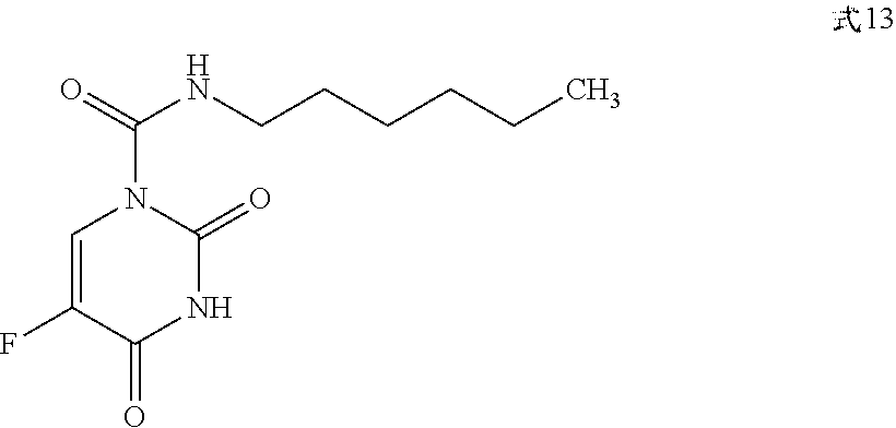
C1=C(F)C(=O)NC(=O)N1C(NCCCCCC)=O
